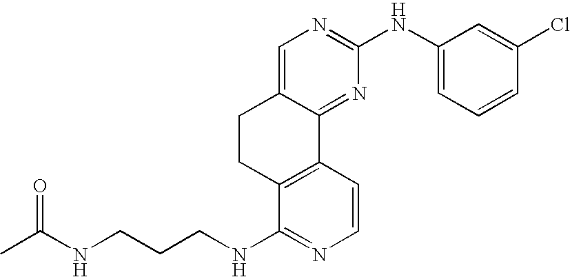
C1=C2C(=NC(NC3=CC=CC(Cl)=C3)=N1)C1=C(C(NCCCNC(C)=O)=NC=C1)CC2
